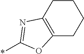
C12=C(CCCC1)N=C(*)O2
